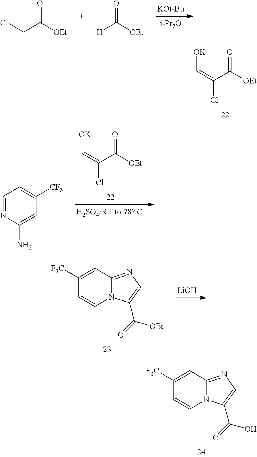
[KOt-Bu].[i-Pr2O].ClCC([OEt])=O.[H]C([OEt])=O.C(C([OEt])=O)(=C[OK])Cl.C(C([OEt])=O)(=C[OK])Cl.C1=NC(N)=CC([CF3])=C1.C1([F3C])=CC2=NC=C(C(=O)[OEt])N2C=C1.[LiOH].C1([F3C])=CC2=NC=C(C(=O)O)N2C=C1
